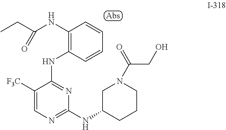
C1=CC(NC2=NC(NC3CCCN(C(CO)=O)C3)=NC=C2[F3C])=C(NC(=O)CC)C=C1
